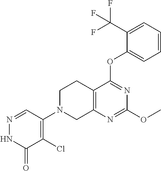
C1(OC)=NC2=C(CCN(C3=C(Cl)C(=O)NN=C3)C2)C(OC2=CC=CC=C2C(F)(F)F)=N1
